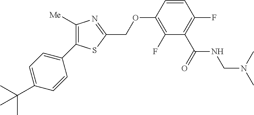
C1([Me])=C(C2=CC=C(C(C)(C)C)C=C2)SC(COC2=C(F)C(C(=O)NCN(C)C)=C(F)C=C2)=N1
